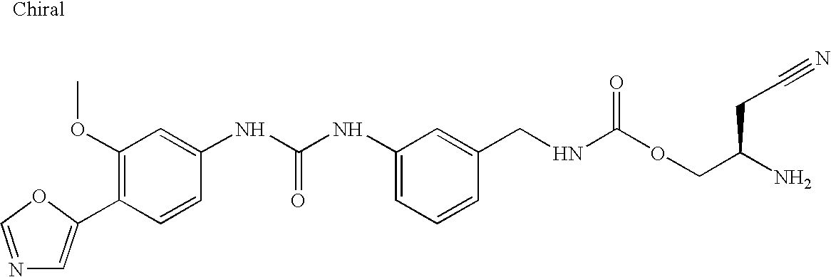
C1(C2=CN=CO2)=C(OC)C=C(NC(NC2=CC=CC(CNC(OCC(N)CC#N)=O)=C2)=O)C=C1
